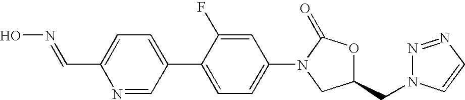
N1=CC(C2=CC=C(N3CC(CN4N=NC=C4)OC3=O)C=C2F)=CC=C1C=NO
